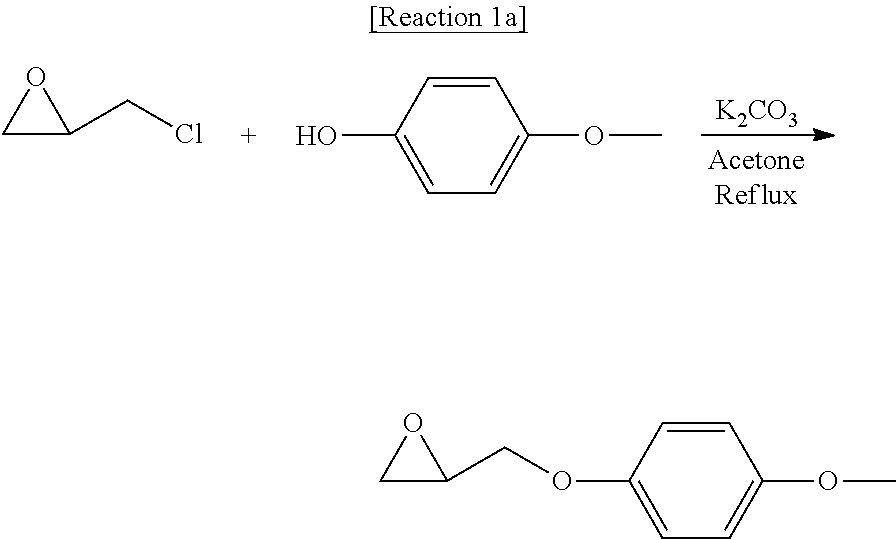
[K2CO3].C1C(CCl)O1.OC1=CC=C(OC)C=C1.C1(OCC2CO2)=CC=C(OC)C=C1
